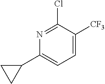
ClC1=NC(C2CC2)=CC=C1[CF3]
